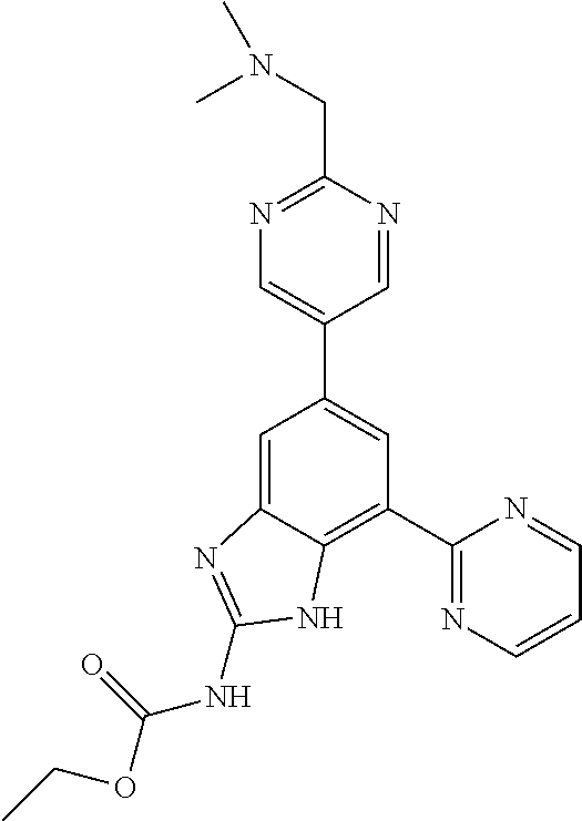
C1=C2C(=C(C3=NC=CC=N3)C=C1C1=CN=C(CN(C)C)N=C1)NC(NC(=O)OCC)=N2
